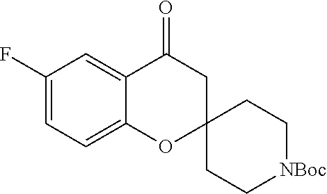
C1(F)=CC=C2C(=C1)C(=O)CC1(O2)CC[NBoc]CC1
